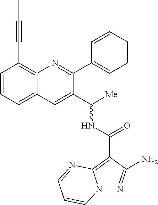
N12N=C(N)C(C(NC(C3=CC4=CC=CC(C#CC)=C4N=C3C3=CC=CC=C3)[Me])=O)=C1N=CC=C2
